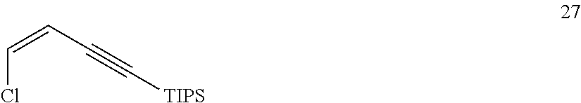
ClC=CC#C[TIPS]
